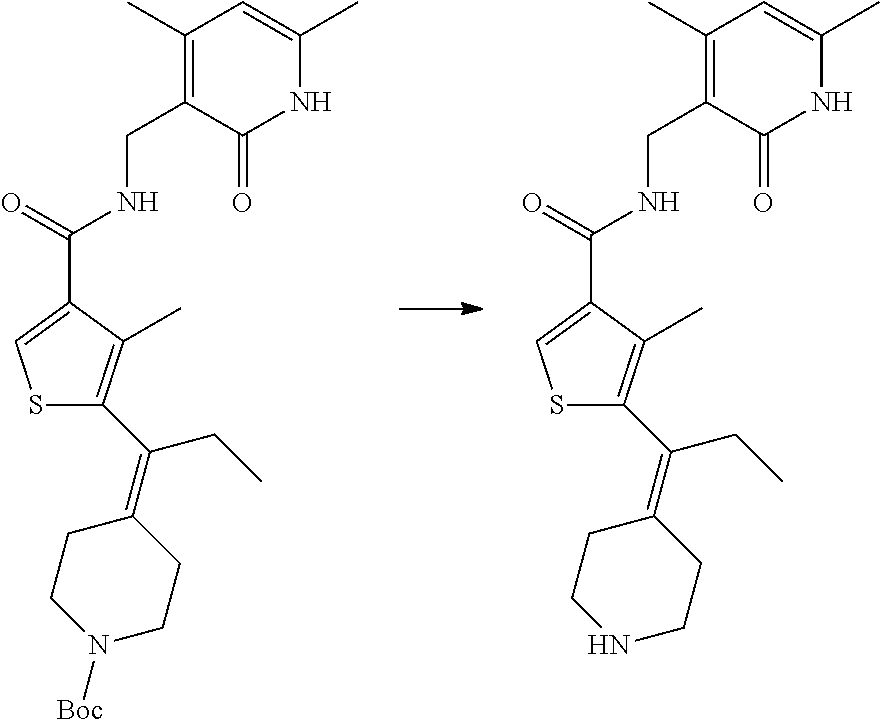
C1(C)=C(CNC(C2=CSC(C(=C3CCN([Boc])CC3)CC)=C2C)=O)C(=O)NC(C)=C1.C1(C)=C(CNC(C2=CSC(C(=C3CCNCC3)CC)=C2C)=O)C(=O)NC(C)=C1
